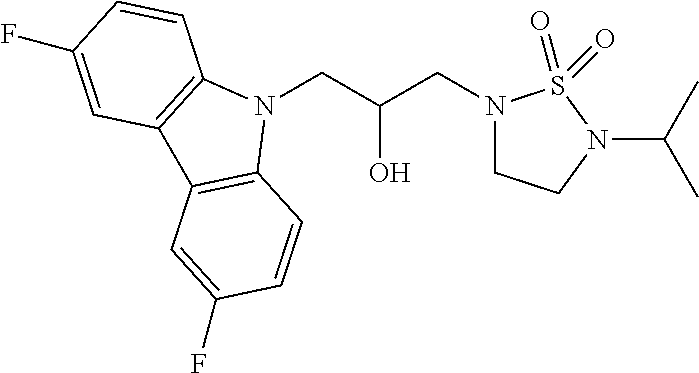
N1(CC(CN2CCN(C(C)C)S2(=O)=O)O)C2=C(C3=C1C=CC(F)=C3)C=C(F)C=C2
